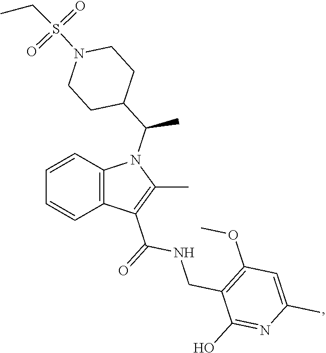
C1=CC2=C(C=C1)C(C(NCC1=C(OC)C=C(C)N=C1O)=O)=C(C)N2C(C1CCN(S(CC)(=O)=O)CC1)C
